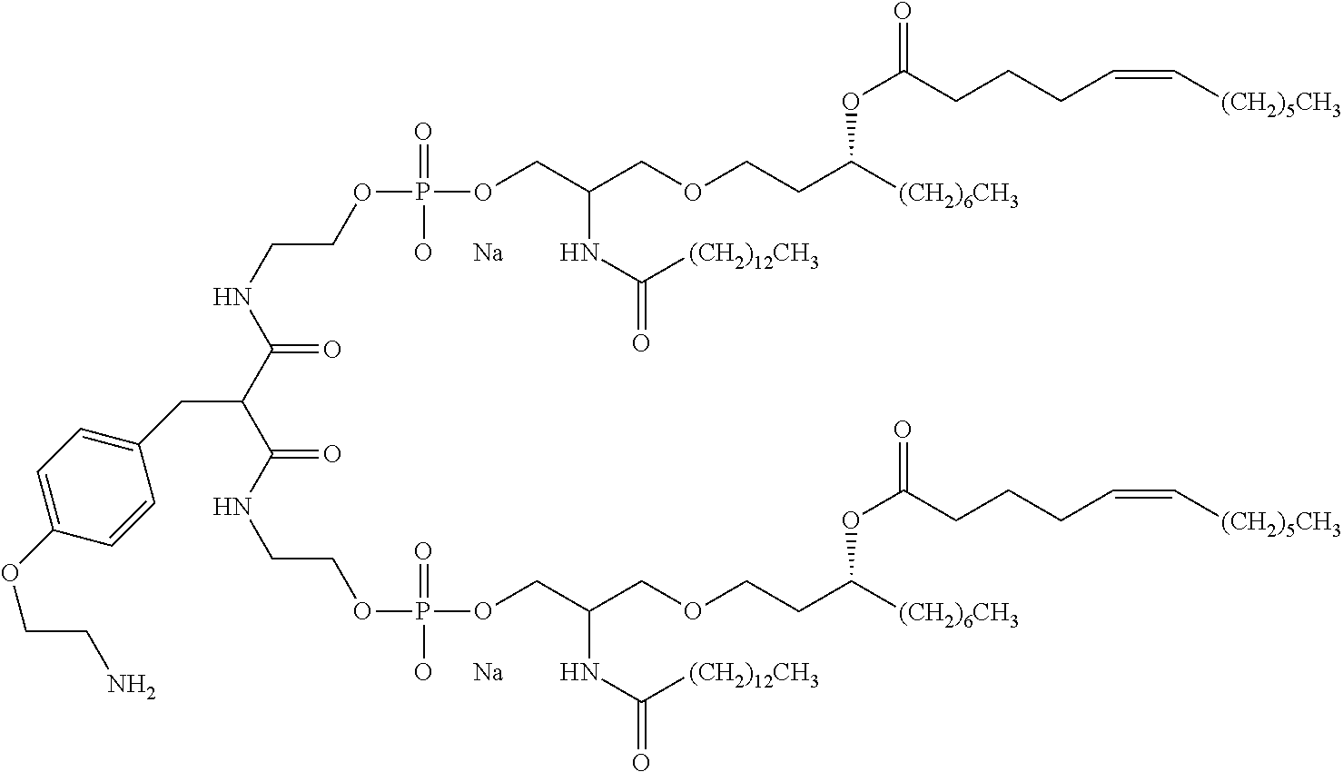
C(NCCOP(OCC(COCCC([(CH2)6CH3])OC(=O)CCCC=C[(CH2)5CH3])NC(=O)[(CH2)12CH3])(=O)[O      Na])(=O)C(C(NCCOP(OCC(COCCC([(CH2)6CH3])OC(=O)CCCC=C[(CH2)5CH3])NC(=O)[(CH2)12CH3])(=O)[O      Na])=O)CC1=CC=C(OCCN)C=C1
